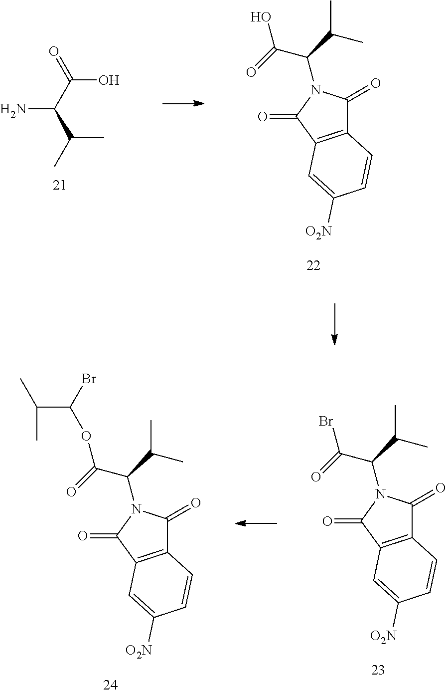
OC(C(N)C(C)C)=O.C12=C(C(=O)N(C(C(C)C)C(=O)O)C1=O)C=C([O2N])C=C2.C12=C(C(=O)N(C(C(C)C)C(=O)Br)C1=O)C=C([O2N])C=C2.C12=C(C(=O)N(C(C(C)C)C(=O)OC(Br)C(C)C)C1=O)C=C([O2N])C=C2
